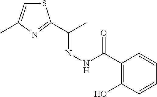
S1C=C(C)N=C1C(C)=NNC(=O)C1=C(O)C=CC=C1
